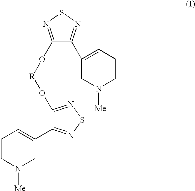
C1(O[R]OC2=NSN=C2C2=CCCN([Me])C2)=NSN=C1C1=CCCN([Me])C1
